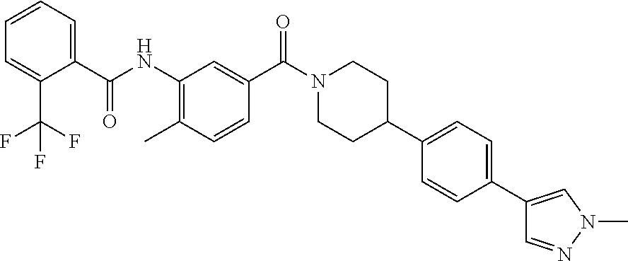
C1(C(NC2=C(C)C=CC(C(N3CCC(C4=CC=C(C5=CN(C)N=C5)C=C4)CC3)=O)=C2)=O)=CC=CC=C1C(F)(F)F
